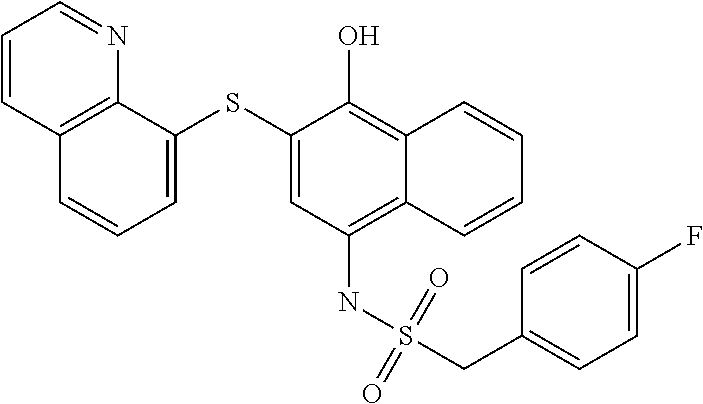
C1=C(SC2=CC=CC3=C2N=CC=C3)C(O)=C2C(=C1NS(CC1=CC=C(F)C=C1)(=O)=O)C=CC=C2
